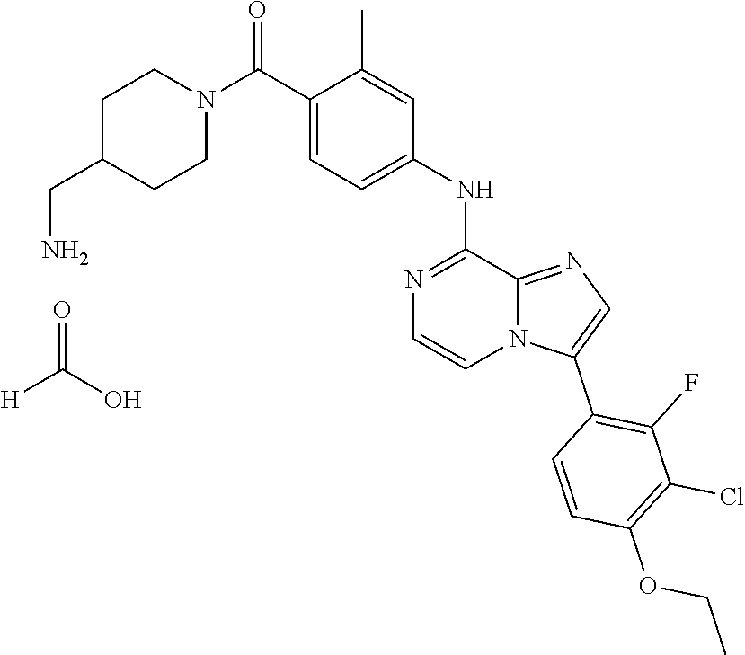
C1(C)=CC(NC2=NC=CN3C2=NC=C3C2=C(F)C(Cl)=C(OCC)C=C2)=CC=C1C(N1CCC(CN)CC1)=O.[H]C(O)=O
